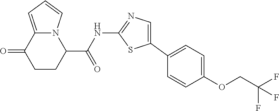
C1CC(C(NC2=NC=C(C3=CC=C(OCC(F)(F)F)C=C3)S2)=O)N2C(=CC=C2)C1=O
